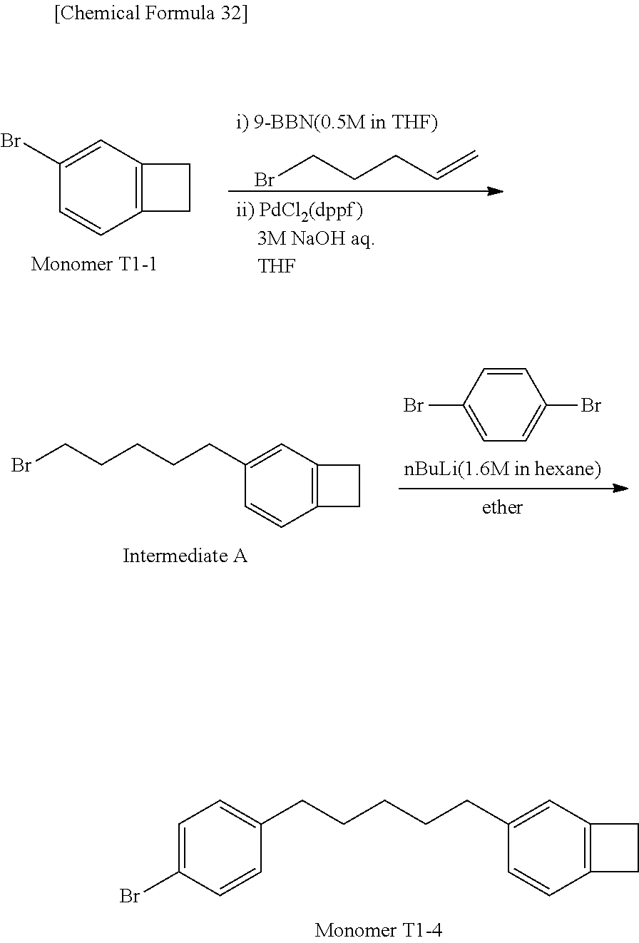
C1(Br)=CC2=C(C=C1)CC2.BrCCCC=C.C1(CCCCCC2=CC3=C(C=C2)CC3)=CC=C(Br)C=C1.BrCCCCCC1=CC2=C(C=C1)CC2.C1=CC(Br)=CC=C1Br
